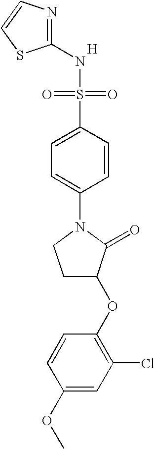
N1=C(NS(=O)(=O)C2=CC=C(N3CCC(OC4=C(Cl)C=C(OC)C=C4)C3=O)C=C2)SC=C1.[H]
